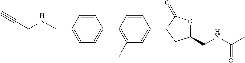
N(CC1=CC=C(C2=C(F)C=C(N3CC(CNC(C)=O)OC3=O)C=C2)C=C1)CC#C
